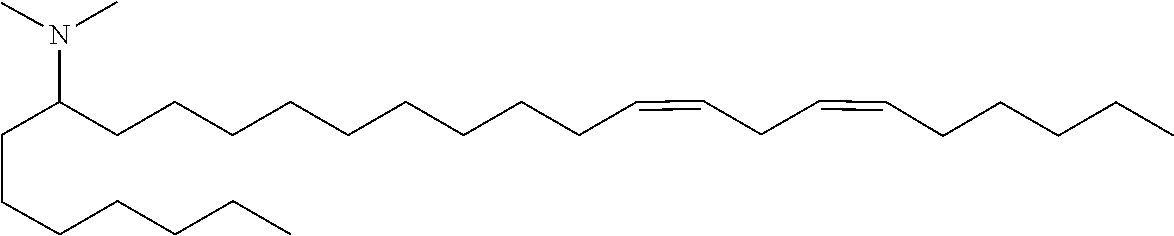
C(CCC(N(C)C)CCCCCCCCCC=CCC=CCCCCC)CCCC
